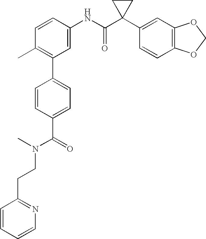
C1=CC(NC(C2(C3=CC4=C(C=C3)OCO4)CC2)=O)=CC(C2=CC=C(C(=O)N(C)CCC3=NC=CC=C3)C=C2)=C1C
